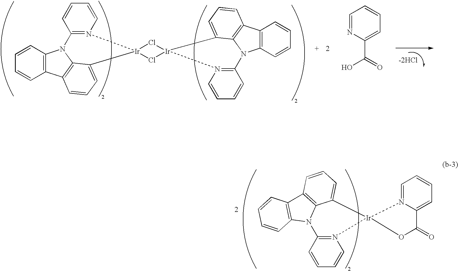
C1=CC=C2[Ir]3(Cl[Ir]4(Cl3)C3=CC=CC5=C3N(C3=C5C=CC=C3)C3=N4C=CC=C3)N3=C(C=CC=C3)N3C4=C(C1=C23)C=CC=C4.C1=NC(C(=O)O)=CC=C1.N12=C(C=CC=C1)N1C3=C(C4=C1C=CC=C4)C=CC=C3[Ir]21N2=CC=CC=C2C(=O)O1
